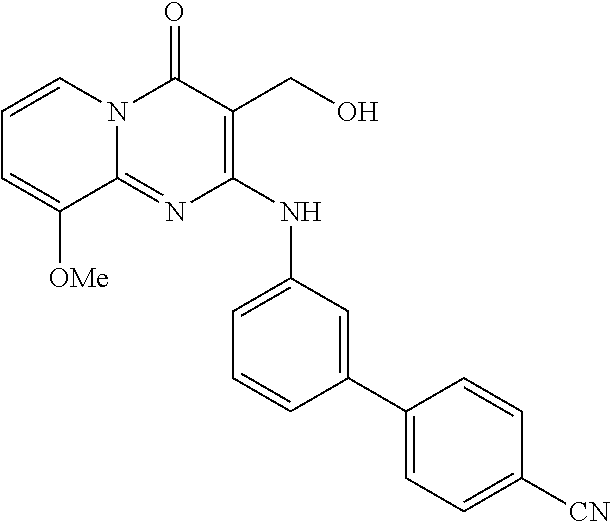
C1=C([OMe])C2=NC(NC3=CC=CC(C4=CC=C([CN])C=C4)=C3)=C(CO)C(=O)N2C=C1
